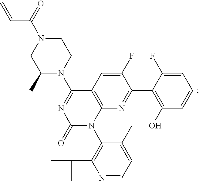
C1(F)=CC2=C(N=C1C1=C(O)C=CC=C1F)N(C1=C(C(C)C)N=CC=C1C)C(=O)N=C2N1CCN(C(=O)C=C)CC1C
